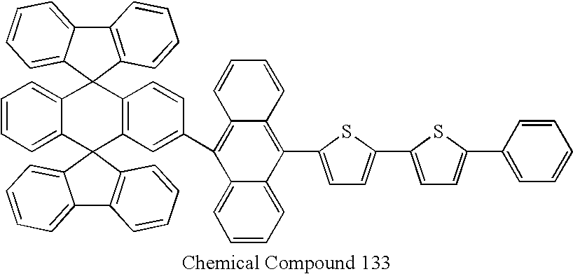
C12=CC=CC=C1C1(C3=C(C=CC(C4=C5C(=C(C6=CC=C(C7=CC=C(C8=CC=CC=C8)S7)S6)C6=CC=CC=C46)C=CC=C5)=C3)C23C2=CC=CC=C2C2=C3C=CC=C2)C2=C(C3=CC=CC=C31)C=CC=C2
